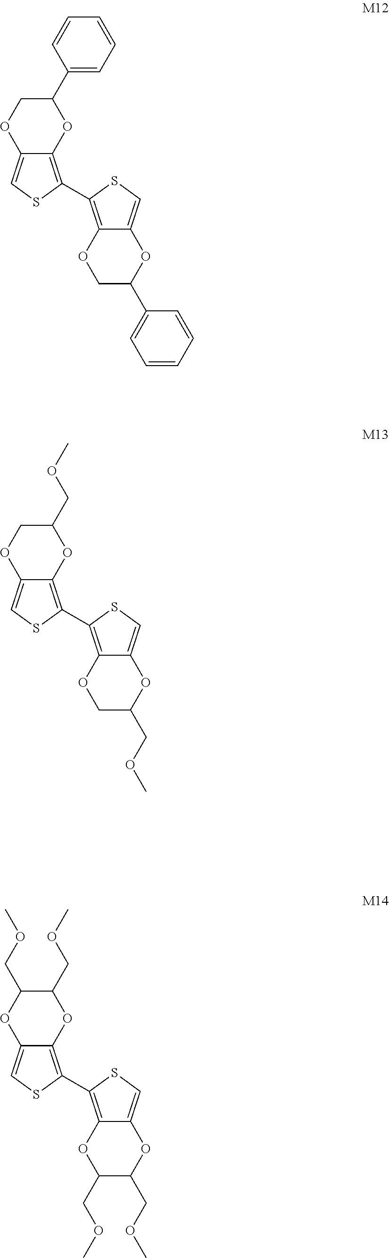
C12=C(C3=C4C(=CS3)OC(C3=CC=CC=C3)CO4)SC=C1OCC(C1=CC=CC=C1)O2.C12=C(C3=C4C(=CS3)OC(COC)CO4)SC=C1OCC(COC)O2.C12=C(C3=C4C(=CS3)OC(COC)C(COC)O4)SC=C1OC(COC)C(COC)O2
